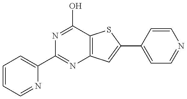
C1=CC=NC(C2=NC3=C(C(O)=N2)SC(C2=CC=NC=C2)=C3)=C1
